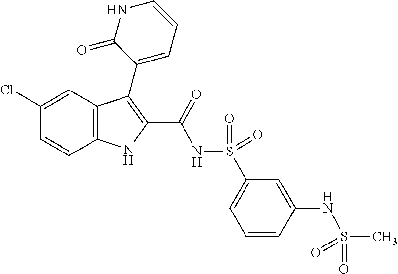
C1(Cl)=CC2=C(C=C1)NC(C(NS(C1=CC=CC(NS(=O)(C)=O)=C1)(=O)=O)=O)=C2C1=CC=CNC1=O
